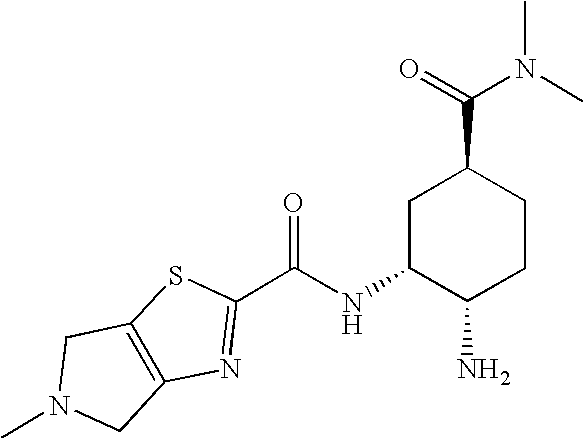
C1C(NC(=O)C2=NC3=C(S2)CN(C)C3)C(N)CCC1C(=O)N(C)C
